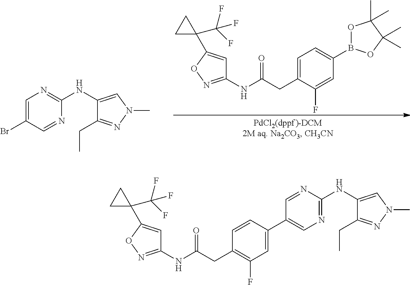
C1=C(CC(NC2=NOC(C3(C(F)(F)F)CC3)=C2)=O)C(F)=CC(B2OC(C)(C)C(C)(C)O2)=C1.C1=C(Br)C=NC(NC2=CN(C)N=C2CC)=N1.C1=CC(C2=CN=C(NC3=CN(C)N=C3CC)N=C2)=CC(F)=C1CC(NC1=NOC(C2(C(F)(F)F)CC2)=C1)=O
